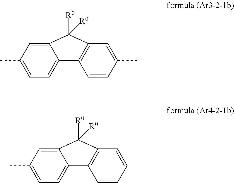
C1=CC(C)=CC2=C1C1=CC=C(C)C=C1C2([R0])[R0].C1=CC=CC2=C1C1=CC=C(C)C=C1C2([R0])[R0]
